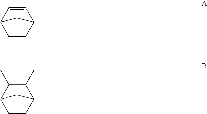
C1CC2C=CC1C2.C1CC2C(C)C(C)C1C2
